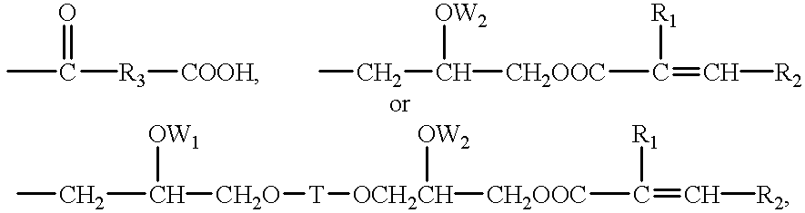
CC(=O)[R3][COOH].CCC([OW2])[CH2OOC]C([R1])=C[R2].[CH2O]([T][OCH2CH]([CH2OOC]C([R1])=C[R2])[OW2])C([OW1])CC
